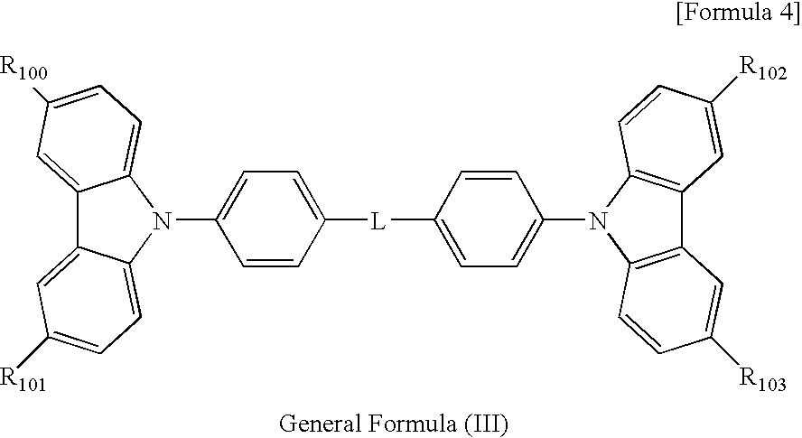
C12=CC([R100])=CC=C1N(C1=CC=C([L]C3=CC=C(N4C5=C(C6=C4C=CC([R103])=C6)C=C([R102])C=C5)C=C3)C=C1)C1=CC=C([R101])C=C21
